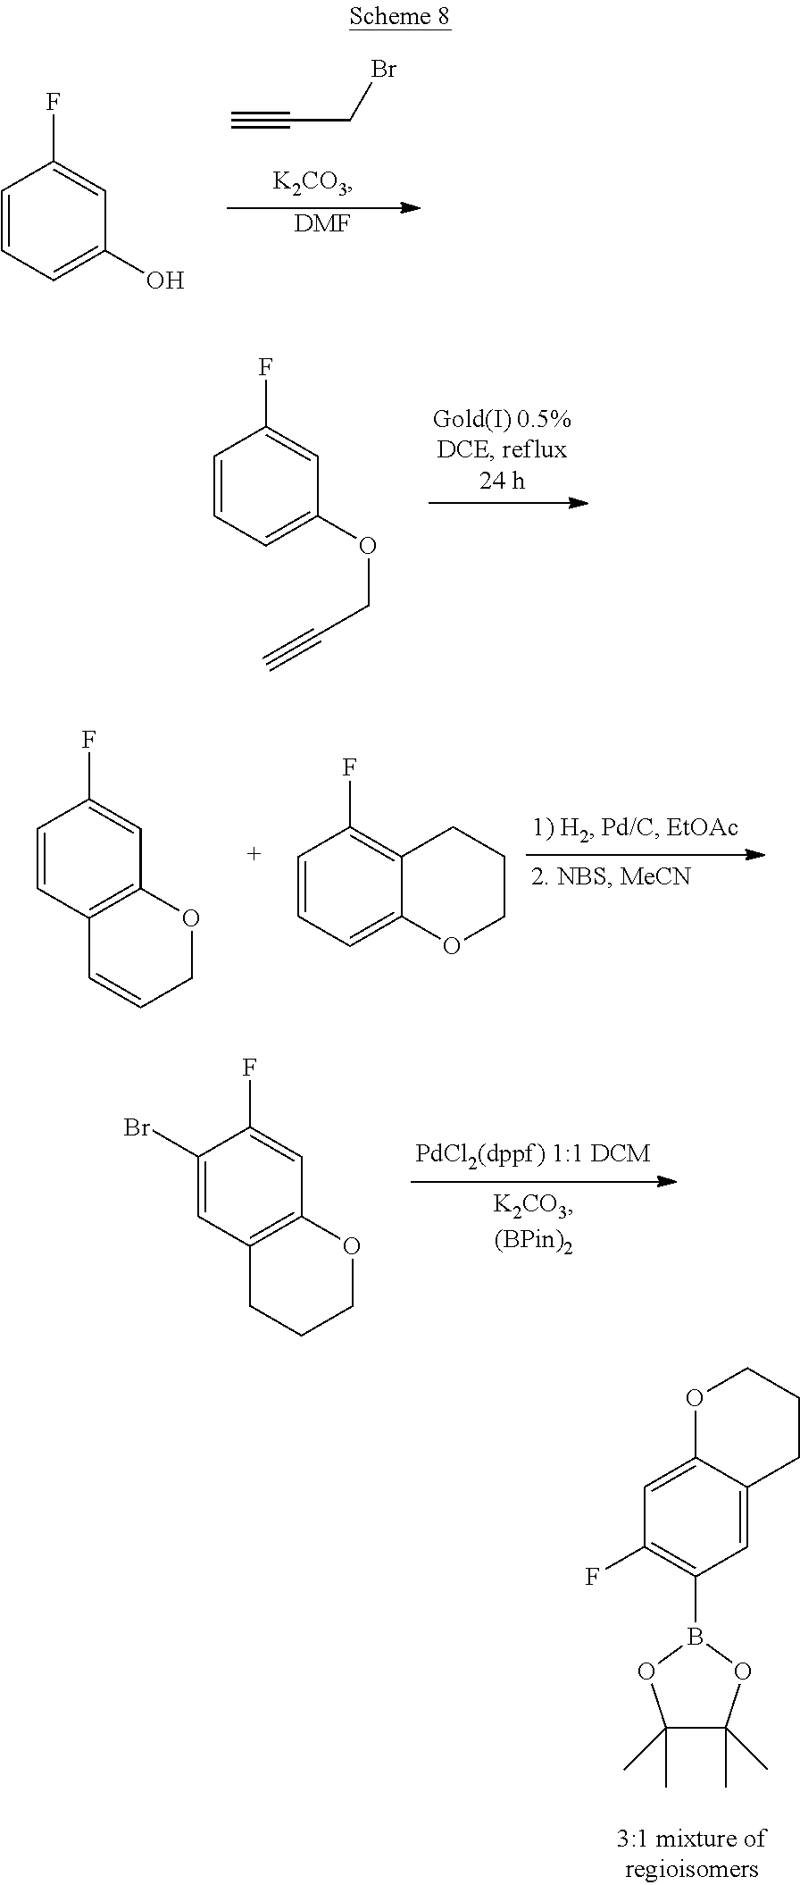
C(CBr)#C.C1=CC=C(O)C=C1F.[DMF].C1=CC=C(OCC#C)C=C1F.C1=CC2=C(C=C1F)OCC=C2.C1=CC=C2C(=C1F)CCCO2.C1(Br)=CC2=C(C=C1F)OCCC2.C1=C2C(=CC(F)=C1B1OC(C)(C)C(C)(C)O1)OCCC2
